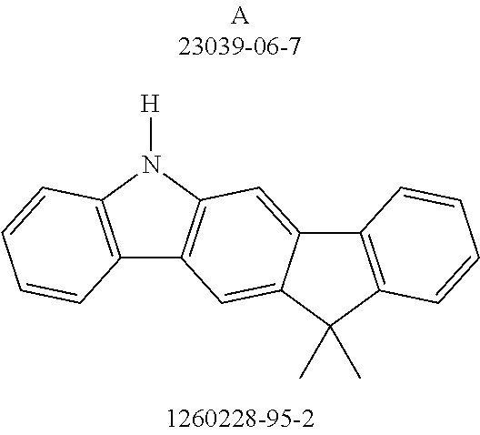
C12=C(N([H])C3=C1C=C1C(=C3)C3=C(C1(C)C)C=CC=C3)C=CC=C2
